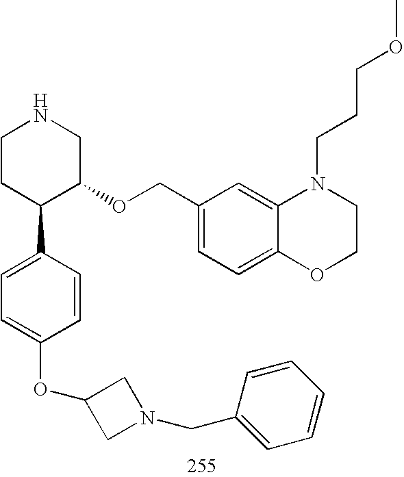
C1CC(C2=CC=C(OC3CN(CC4=CC=CC=C4)C3)C=C2)C(OCC2=CC=C3C(=C2)N(CCCOC)CCO3)CN1
